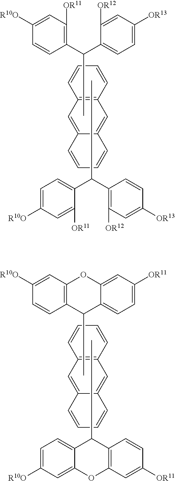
C12=C(C=CC=C1)C=C1C(=C2)C=CC=C1.C1(C(C2=CC=C([OR13])C=C2[OR12])C)=C([OR11])C=C([R10O])C=C1.C1(C(C2=CC=C([R10O])C=C2[OR11])C)=C([OR12])C=C([OR13])C=C1.C12=C(C=CC=C1)C=C1C(=C2)C=CC=C1.C12=C(C=C([R10O])C=C1)OC1=CC([OR11])=CC=C1C2C.C12=C(C=C([OR11])C=C1)OC1=CC([R10O])=CC=C1C2C
